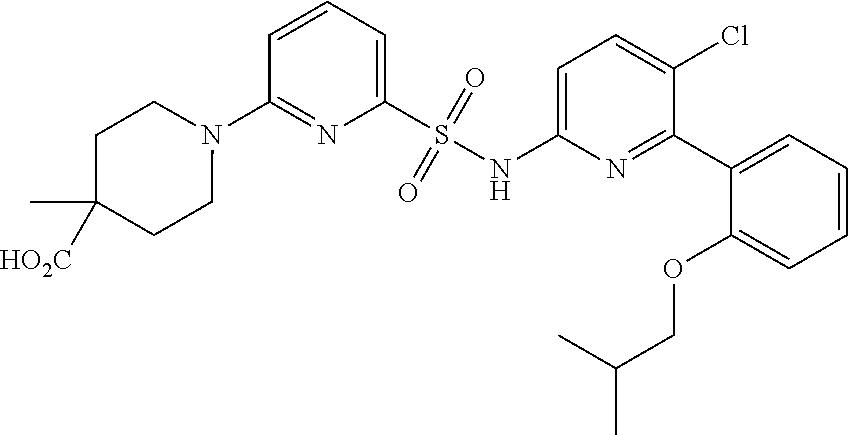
N1(C2=NC(S(NC3=CC=C(Cl)C(C4=CC=CC=C4OCC(C)C)=N3)(=O)=O)=CC=C2)CCC(C)([HO2C])CC1
